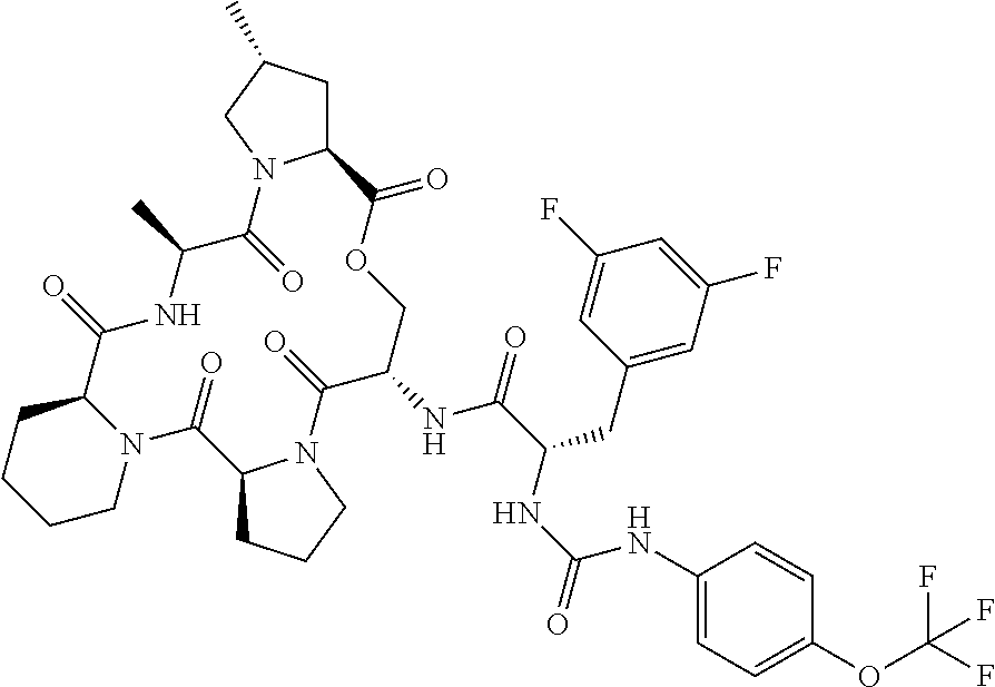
C1CCCN2C1C(=O)NC(C)C(=O)N1C(CC(C)C1)C(=O)OCC(NC(C(CC1=CC(F)=CC(F)=C1)NC(=O)NC1=CC=C(OC(F)(F)F)C=C1)=O)C(=O)N1C(C2=O)CCC1
